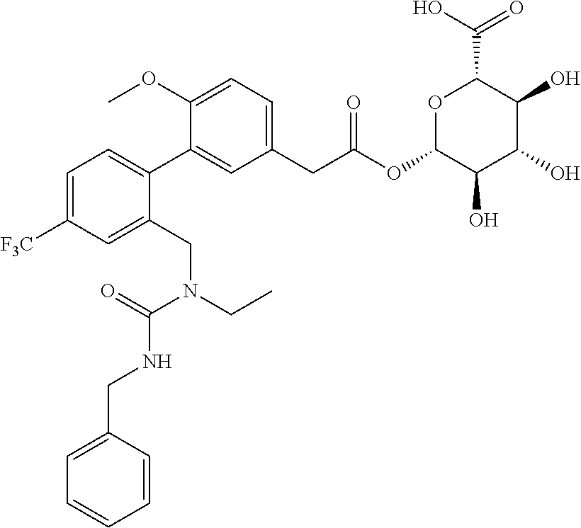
OC(=O)C1OC(OC(CC2=CC=C(OC)C(C3=CC=C([F3C])C=C3CN(CC)C(=O)NCC3=CC=CC=C3)=C2)=O)C(O)C(O)C1O
